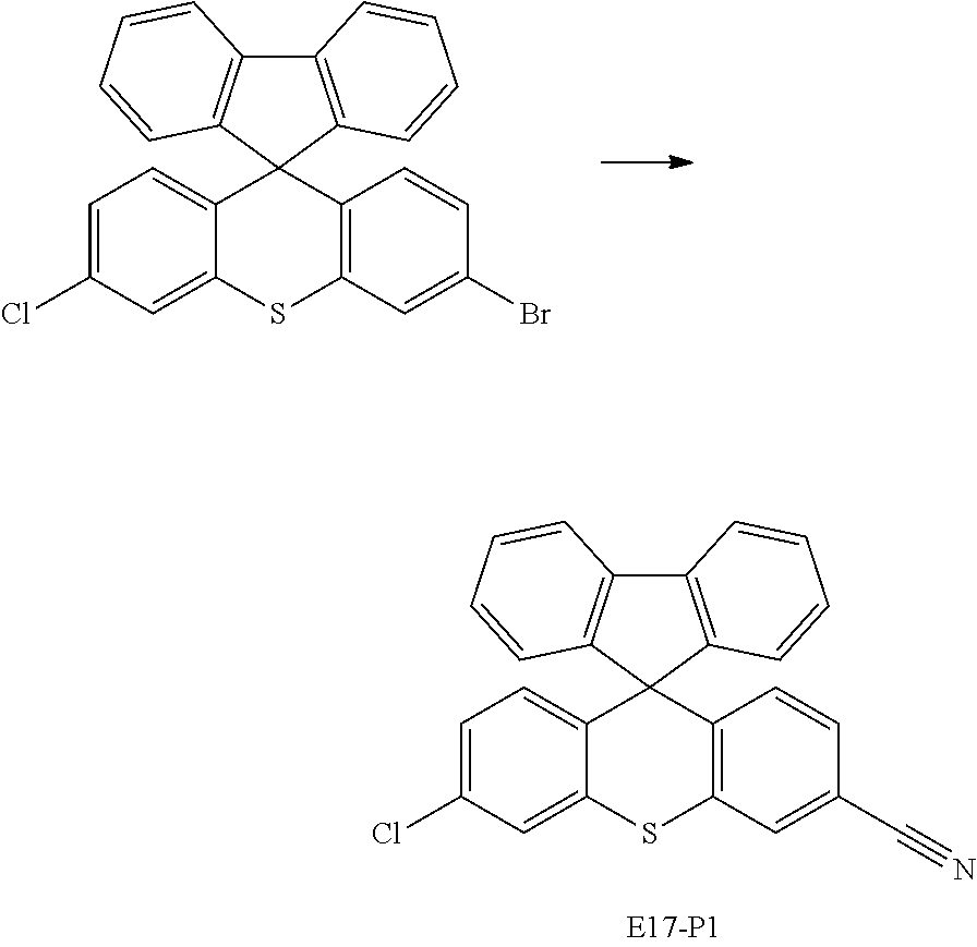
C1=C(Cl)C=C2C(=C1)C1(C3=C(S2)C=C(C#N)C=C3)C2=C(C3=C1C=CC=C3)C=CC=C2.C1=C(Cl)C=C2C(=C1)C1(C3=C(S2)C=C(Br)C=C3)C2=C(C3=C1C=CC=C3)C=CC=C2
